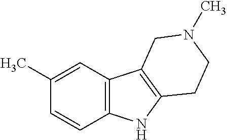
C1(C)=CC2=C(C=C1)NC1=C2CN(C)CC1
